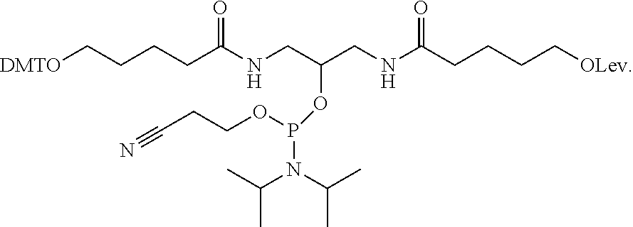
[DMTO]CCCCC(NCC(CNC(CCCC[OLev])=O)OP(N(C(C)C)C(C)C)OCCC#N)=O
